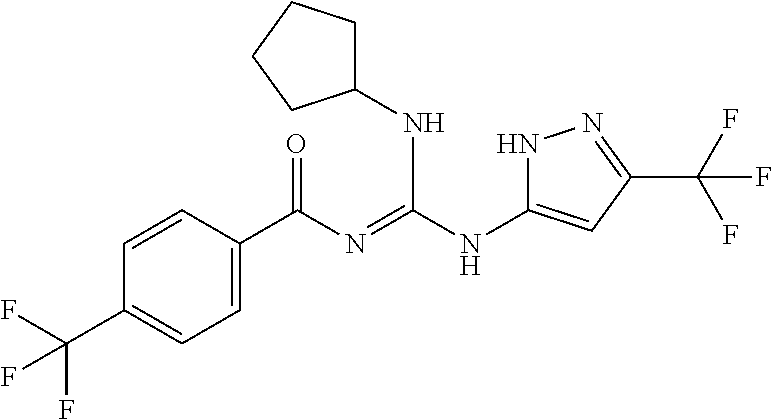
C1=CC(C(N=C(NC2=CC(C(F)(F)F)=NN2)NC2CCCC2)=O)=CC=C1C(F)(F)F
